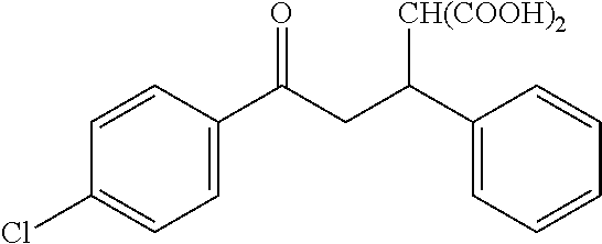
C1=CC(C(CC(C2=CC=CC=C2)[CH(COOH)2])=O)=CC=C1Cl
